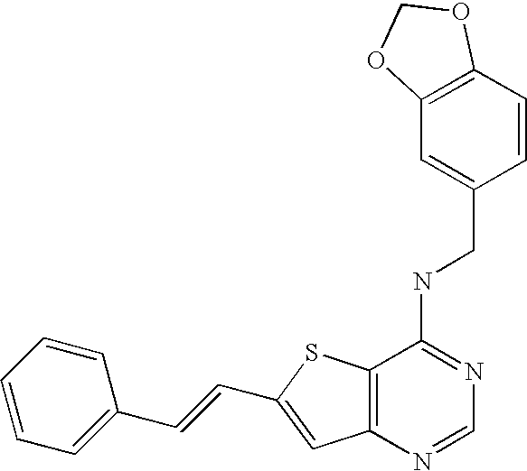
C12=C(N=CN=C1NCC1=CC3=C(C=C1)OCO3)C=C(C=CC1=CC=CC=C1)S2
